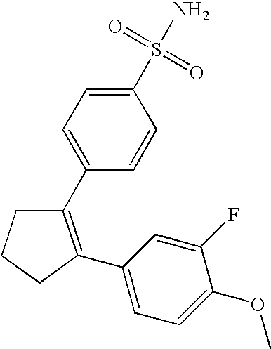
C1C(C2=CC=C(OC)C(F)=C2)=C(C2=CC=C(S(N)(=O)=O)C=C2)CC1
